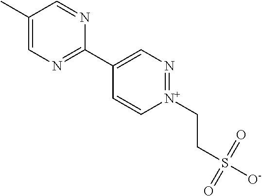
C1(C)=CN=C(C2=CN=[N+](CCS([O-])(=O)=O)C=C2)N=C1
